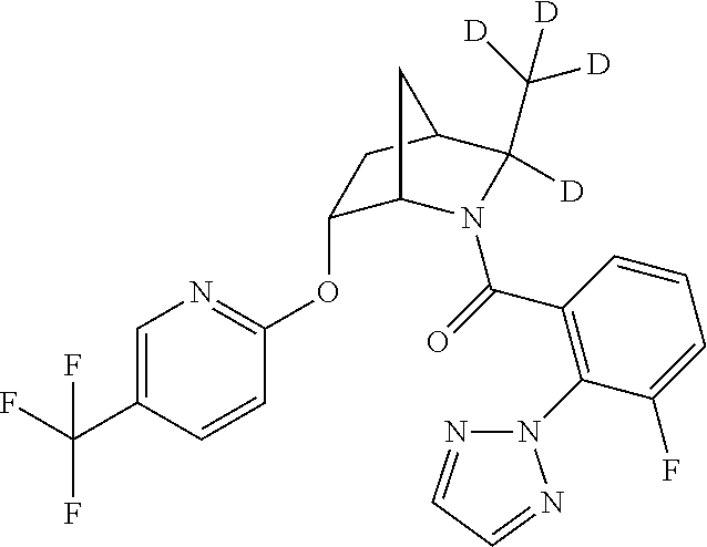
C1=C(C(F)(F)F)C=CC(OC2C3N(C(=O)C4=C(N5N=CC=N5)C(F)=CC=C4)C(C([D])([D])[D])([D])C(C2)C3)=N1
